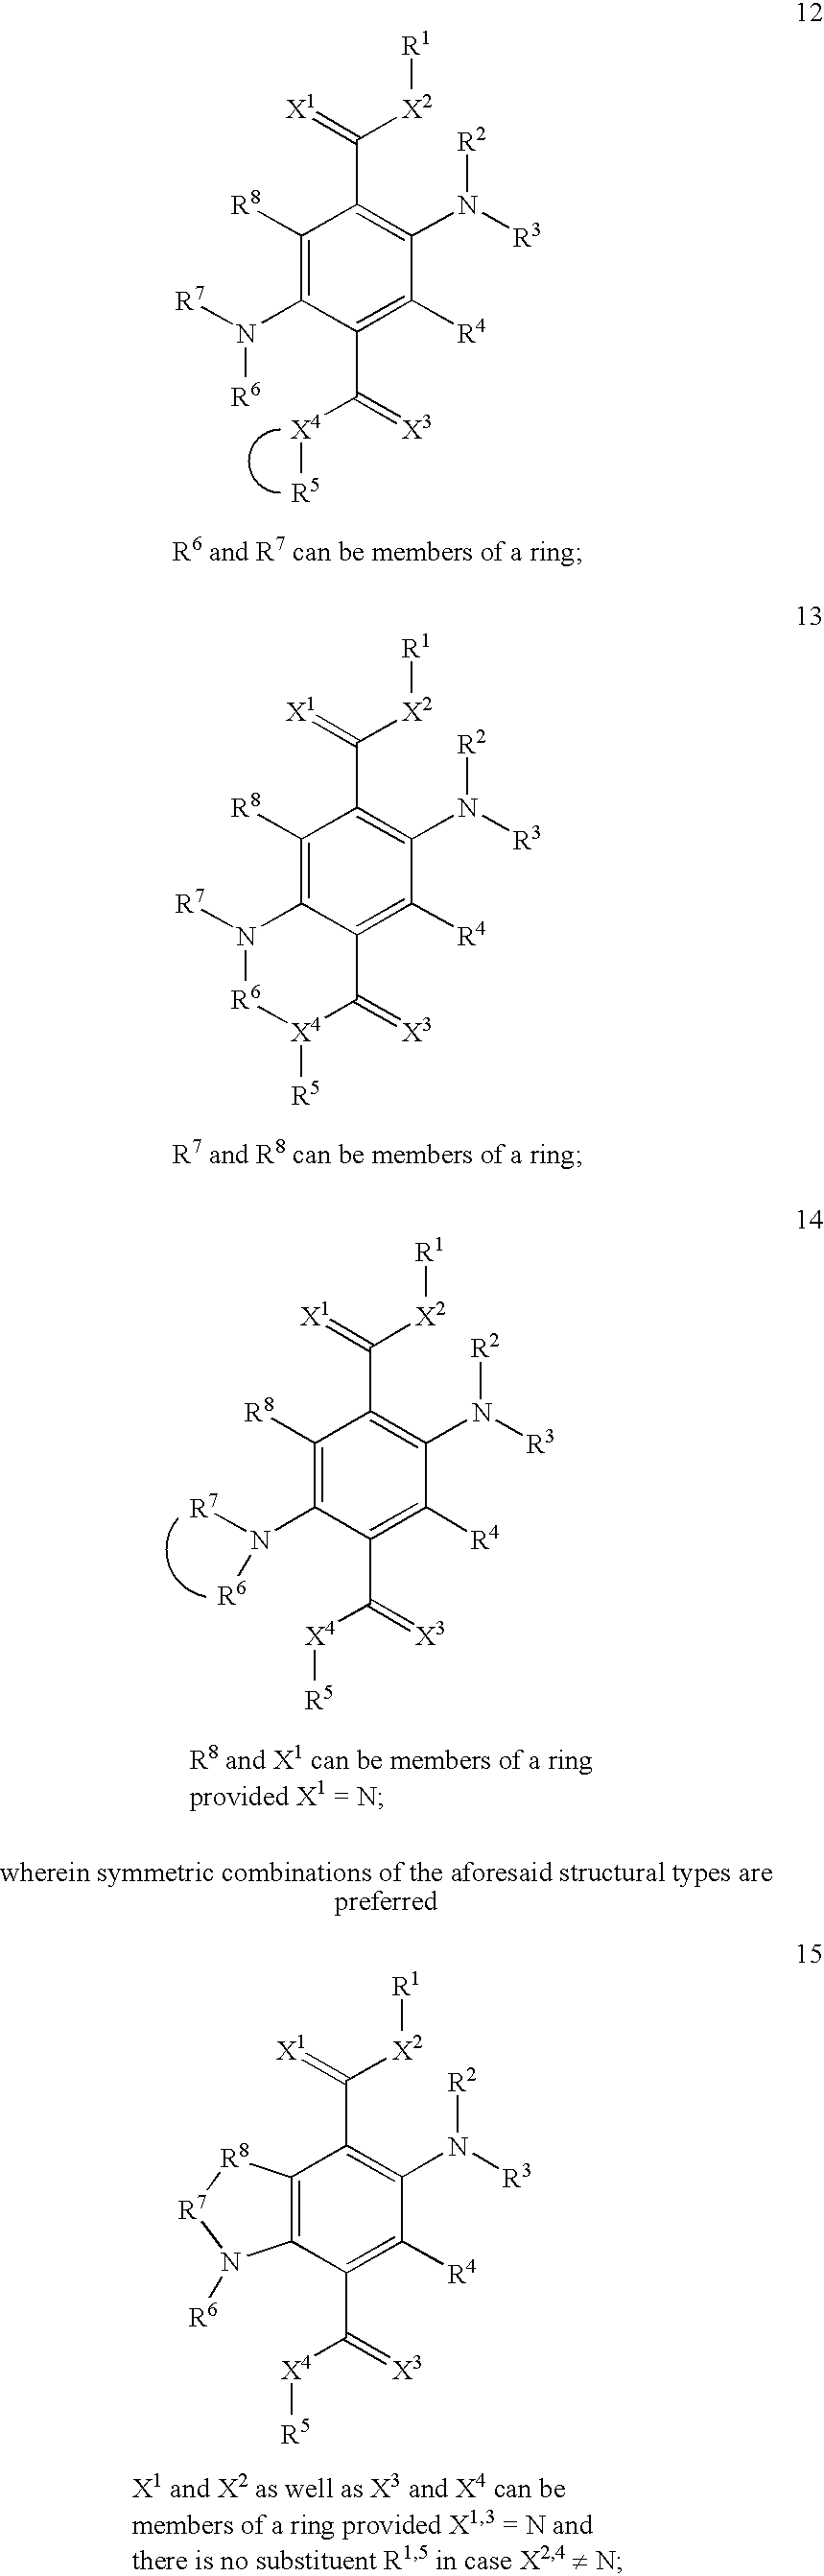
C1([R8])=C(N([R6])[R7])C(C([X4][R5])=[X3])=C([R4])C(N([R2])[R3])=C1C([X2][R1])=[X1].C1([R8])=C2C(=C([R4])C(N([R2])[R3])=C1C([X2][R1])=[X1])C(=[X3])[X4]([R5])[R6]N2[R7].C1([R8])=C(N([R7])[R6])C(C([X4][R5])=[X3])=C([R4])C(N([R2])[R3])=C1C([X2][R1])=[X1].C12=C(C(C([X4][R5])=[X3])=C([R4])C(N([R2])[R3])=C1C([X2][R1])=[X1])N([R6])[R7][R8]2
